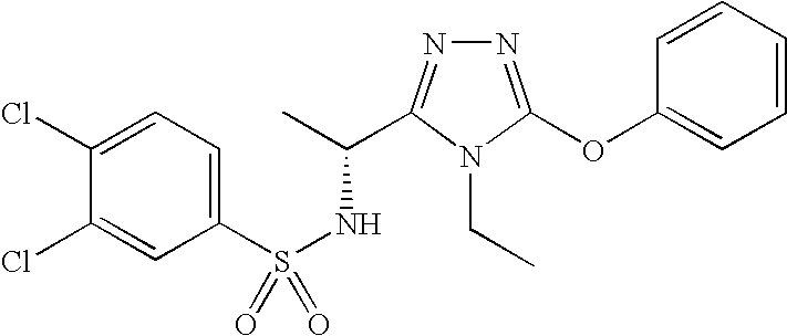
C1(Cl)=CC=C(S(NC(C)C2=NN=C(OC3=CC=CC=C3)N2CC)(=O)=O)C=C1Cl
